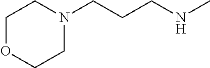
C1OCCN(CCCNC)C1
